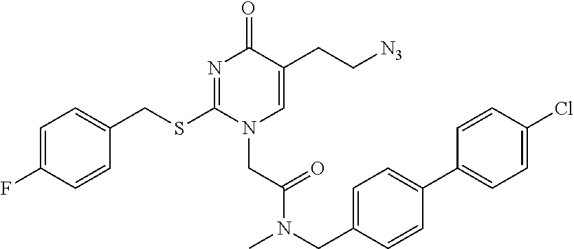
C1=C(F)C=CC(CSC2=NC(=O)C(CC[N3])=CN2CC(N(C)CC2=CC=C(C3=CC=C(Cl)C=C3)C=C2)=O)=C1
